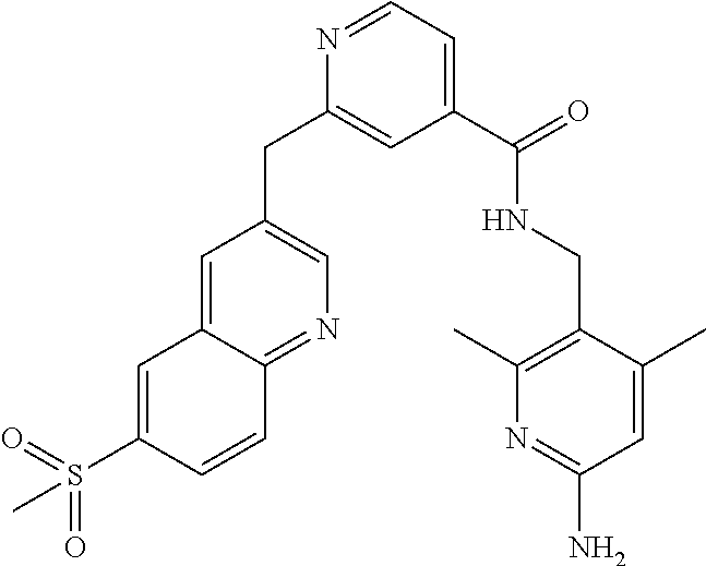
N1=CC=C(C(NCC2=C(C)N=C(N)C=C2C)=O)C=C1CC1=CN=C2C(=C1)C=C(S(=O)(=O)C)C=C2
